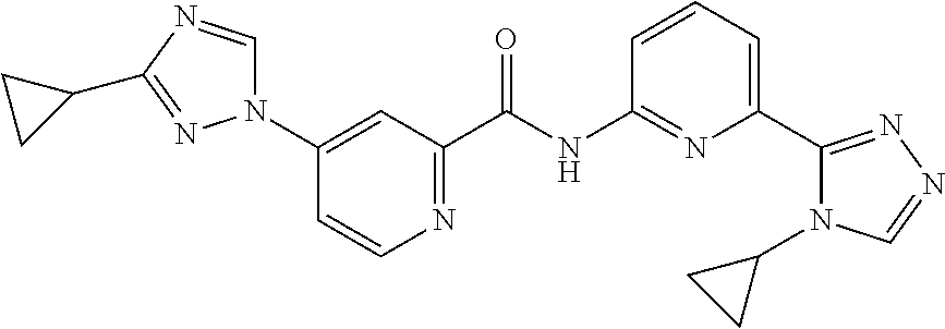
C1(N2C=NC(C3CC3)=N2)=CC(C(NC2=NC(C3=NN=CN3C3CC3)=CC=C2)=O)=NC=C1
